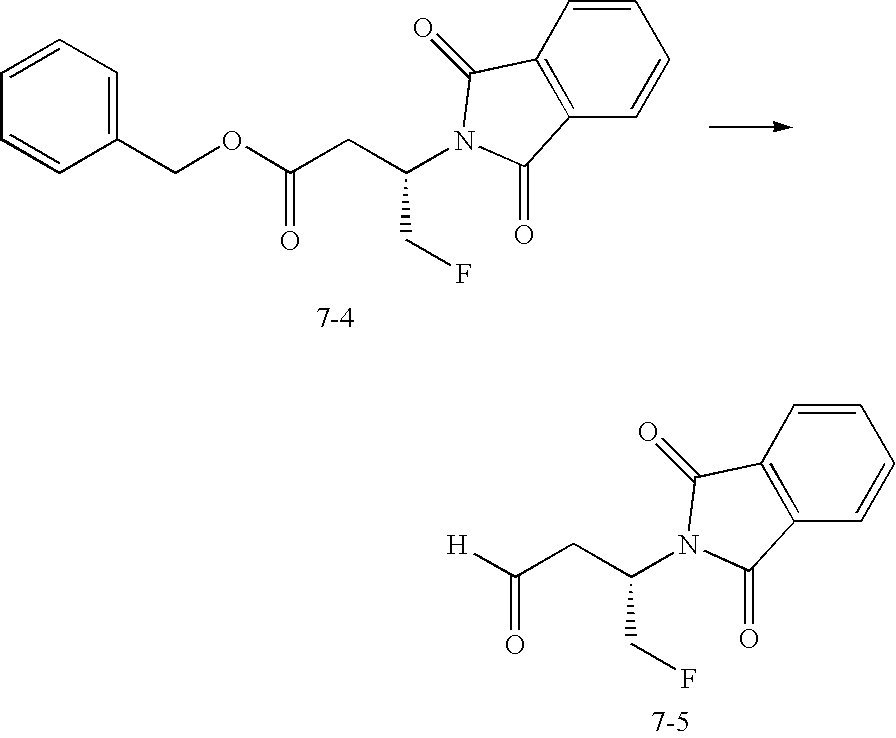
C1=CC(COC(CC(CF)N2C(=O)C3=C(C=CC=C3)C2=O)=O)=CC=C1.[H]C(CC(CF)N1C(=O)C2=C(C=CC=C2)C1=O)=O
